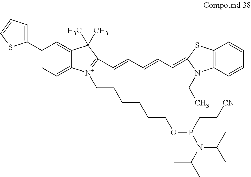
C1(C2=CC=CS2)=CC=C2C(=C1)C(C)(C)C(C=CC=CC=C1N(CC)C3=C(C=CC=C3)S1)=[N+]2CCCCCCOP(N(C(C)C)C(C)C)CC[CN]
